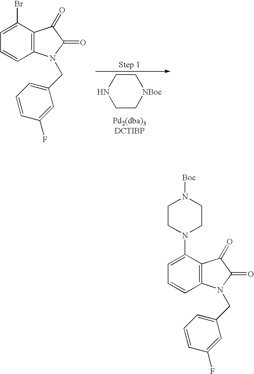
[Pd2(dba)3DCTIBP].C1C[NBoc]CCN1.C1=C(Br)C2=C(C=C1)N(CC1=CC=CC(F)=C1)C(=O)C2=O.C1=C(N2CCN([Boc])CC2)C2=C(C=C1)N(CC1=CC=CC(F)=C1)C(=O)C2=O
